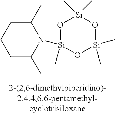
O1[Si](C)(N2C(C)CCCC2C)O[Si](C)(C)O[Si]1(C)C
